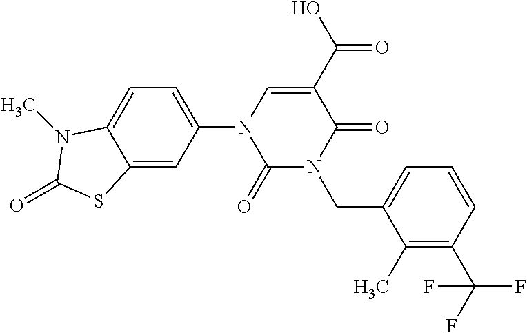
C1(=O)N(CC2=CC=CC(C(F)(F)F)=C2C)C(=O)C(C(O)=O)=CN1C1=CC=C2C(=C1)SC(=O)N2C
